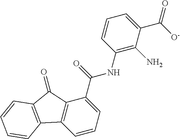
C1=CC=C(C(NC2=C(N)C(C(=O)[O-])=CC=C2)=O)C2=C1C1=C(C2=O)C=CC=C1
